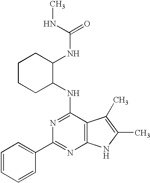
N(C1=NC(C2=CC=CC=C2)=NC2=C1C(C)=C(C)N2)C1C(NC(=O)NC)CCCC1
